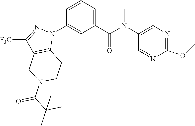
C1(N(C(C2=CC=CC(N3C4=C(C([F3C])=N3)CN(C(C(C)(C)C)=O)CC4)=C2)=O)C)=CN=C(OC)N=C1
